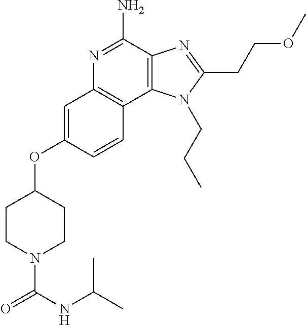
C12=C(C(N)=NC3=C1C=CC(OC1CCN(C(=O)NC(C)C)CC1)=C3)N=C(CCOC)N2CCC
